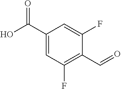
C1(C(O)=O)=CC(F)=C(C=O)C(F)=C1
